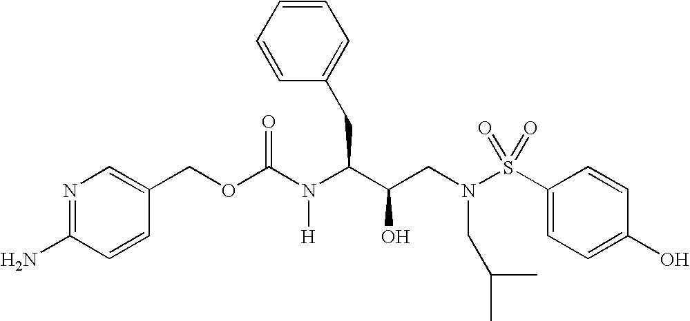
O(C(N(C(C(CN(S(C1=CC=C(O)C=C1)(=O)=O)CC(C)C)O)CC1=CC=CC=C1)[H])=O)CC1=CN=C(N)C=C1
